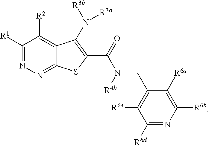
C1([R1])=NN=C2C(=C1[R2])C(N([R3b])[R3a])=C(C(N(CC1=C([R6e])C([R6d])=NC([R6b])=C1[R6a])[R4b])=O)S2
